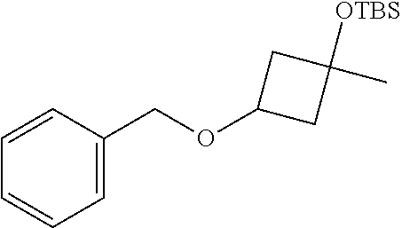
C1=C(COC2CC([OTBS])(C)C2)C=CC=C1
